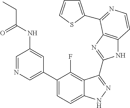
C1=C(C2=CC=C3C(=C2F)C(C2=NC4=C(N2)C=CN=C4C2=CC=CS2)=NN3)C=C(NC(CC)=O)C=N1
